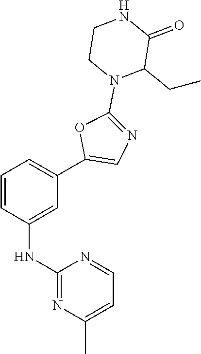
C1(C2=CN=C(N3C(CC)C(=O)NCC3)O2)=CC=CC(NC2=NC(C)=CC=N2)=C1
